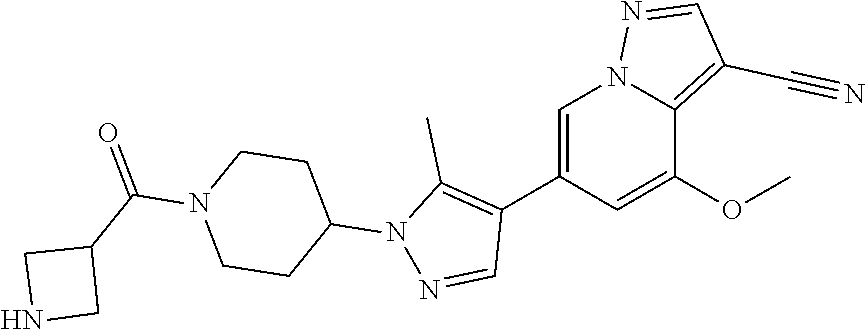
C1(C2=C(C)N(C3CCN(C(=O)C4CNC4)CC3)N=C2)=CN2C(=C(C#N)C=N2)C(OC)=C1
